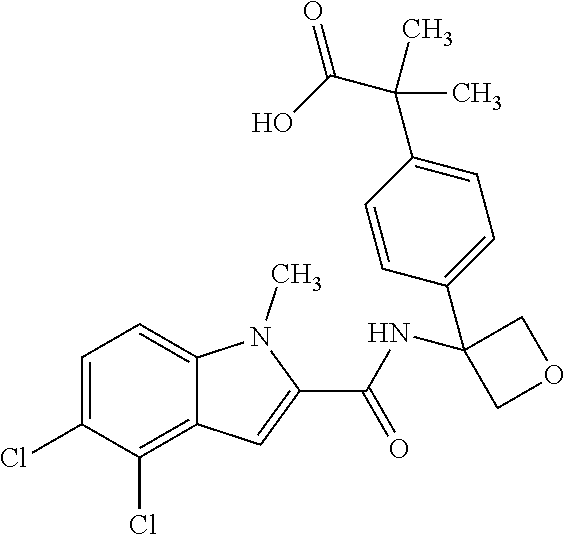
C1=C(Cl)C(Cl)=C2C(=C1)N(C)C(C(=O)NC1(C3=CC=C(C(C(O)=O)(C)C)C=C3)COC1)=C2
